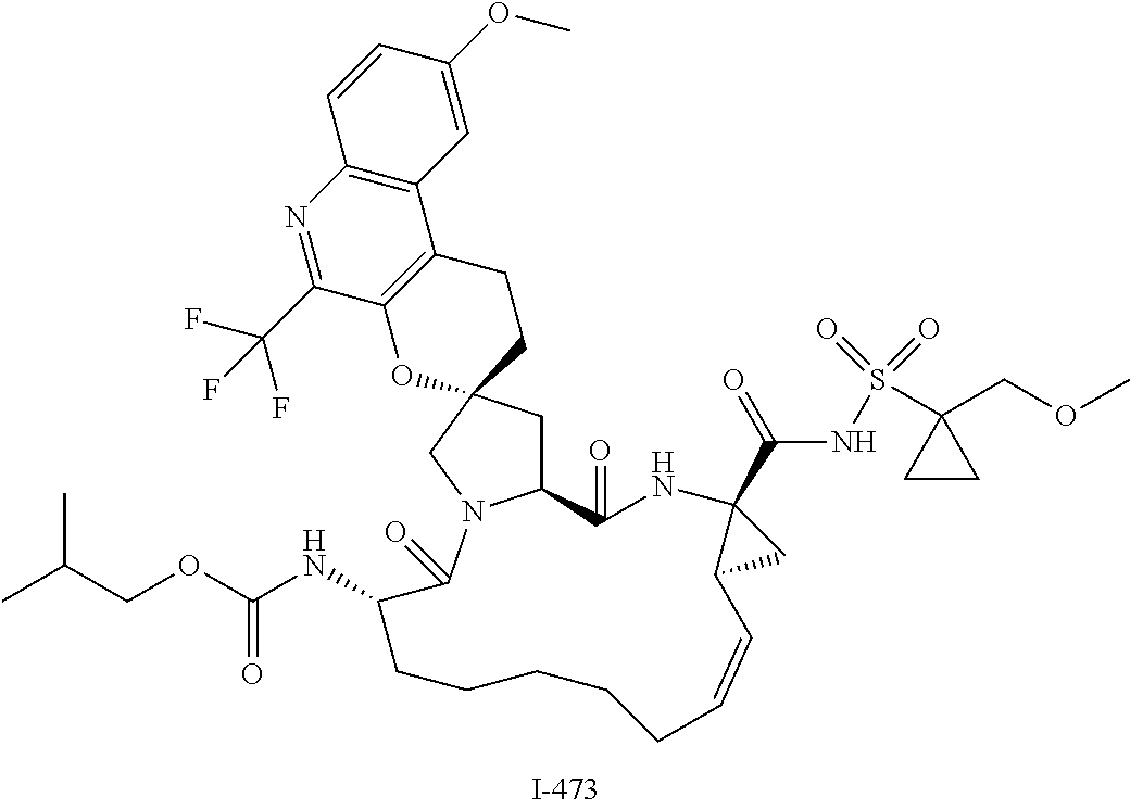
C1(=O)C2CC3(CN2C(=O)C(NC(OCC(C)C)=O)CCCCCC=CC2C(C(NS(=O)(=O)C4(COC)CC4)=O)(C2)N1)CCC1=C(O3)C(C(F)(F)F)=NC2=C1C=C(OC)C=C2
